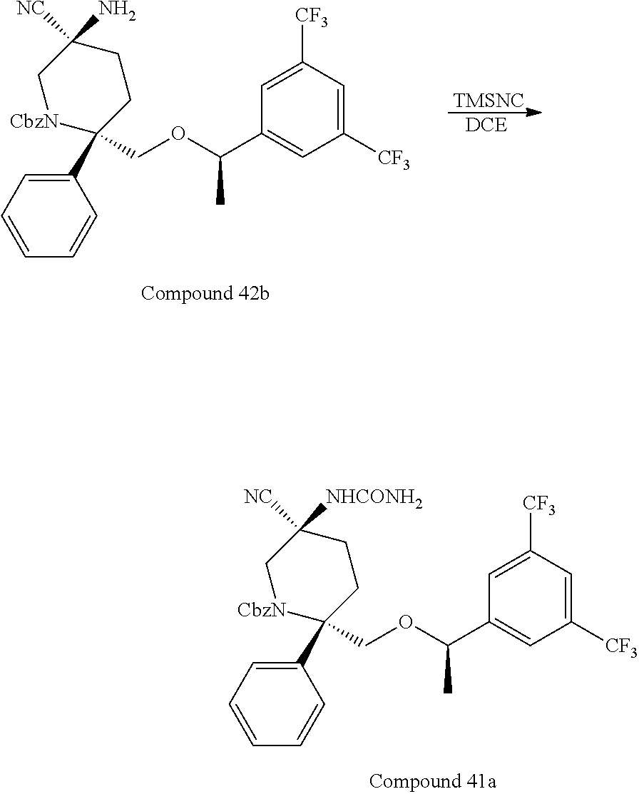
[DCE].[TMSNC].C1=CC=C(C2(COC(C3=CC([CF3])=CC([CF3])=C3)C)CCC(N)([NC])C[CbzN]2)C=C1.C1=CC=C(C2(COC(C3=CC([CF3])=CC([CF3])=C3)C)CCC([NHCONH2])([NC])C[CbzN]2)C=C1
